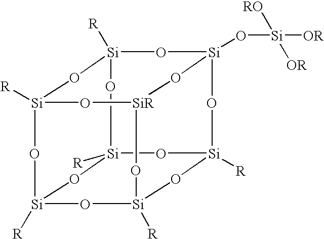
[Si]12([R])O[SiR]3O[Si]4([R])O[Si]([R])(O1)O[Si]1([R])O[Si]([R])(O2)O[Si](O[Si]([OR])([RO])[OR])(O3)O[Si]([R])(O4)O1
